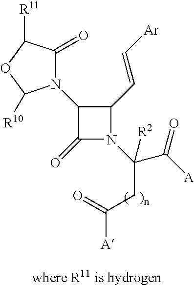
C1(C=C[Ar])C(N2C(=O)C([R11])OC2[R10])C(=O)N1C(C([A])=O)(CC([A])=O)[R2]
